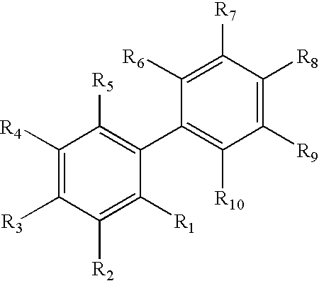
C1([R9])=C([R8])C([R7])=C([R6])C(C2=C([R5])C([R4])=C([R3])C([R2])=C2[R1])=C1[R10]
